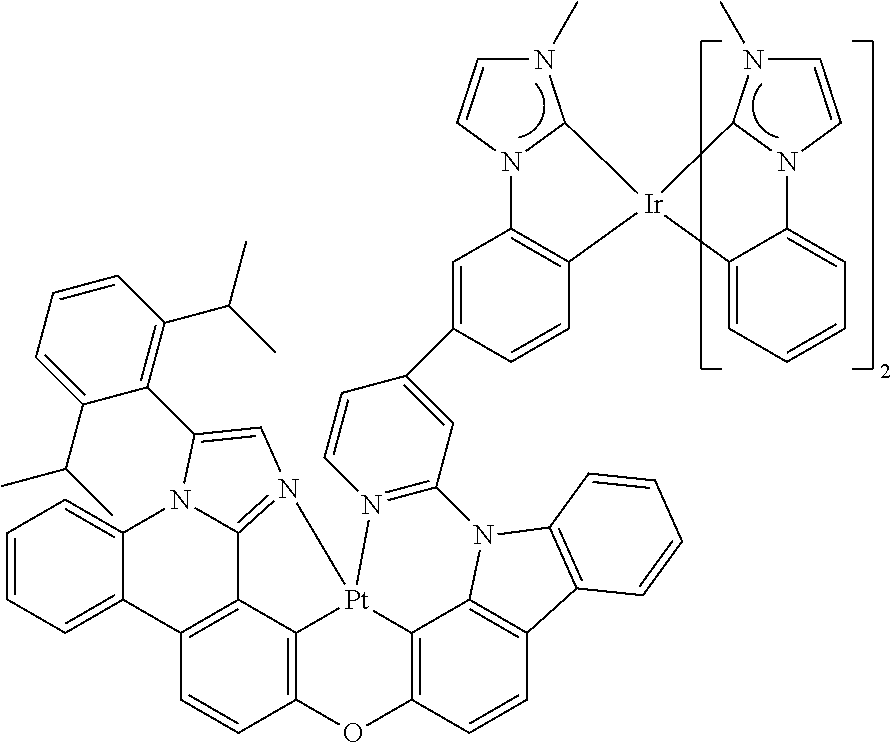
C1=CC=C2C(=C1)N1C3=N([Pt]45C6=C(C=CC2=C36)OC2=C4C3=C(C=C2)C2=C(N3C3=N5C=CC(C4=CC5=C(C=C4)[Ir]4(C6=CC=CC=C6N6C=CN(C)C46)C4N(C)C=CN54)=C3)C=CC=C2)C=C1C1=C(C(C)C)C=CC=C1C(C)C
